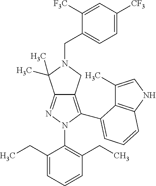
C12=NN(C3=C(CC)C=CC=C3CC)C(C3=CC=CC4=C3C(C)=CN4)=C1CN(CC1=CC=C([CF3])C=C1[F3C])C2(C)C
